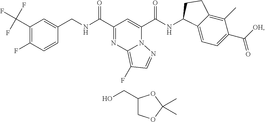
C1(C(F)(F)F)=C(F)C=CC(CNC(C2=NC3=C(F)C=NN3C(C(NC3C4=CC=C(C([OH])=O)C(C)=C4CC3)=O)=C2)=O)=C1.C1(CO)COC(C)(C)O1
